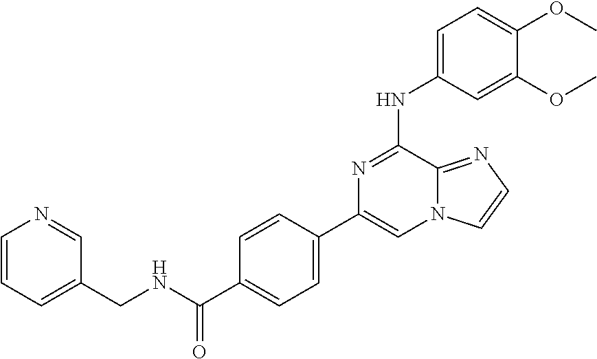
C1=C(NC2=NC(C3=CC=C(C(=O)NCC4=CC=CN=C4)C=C3)=CN3C2=NC=C3)C=C(OC)C(OC)=C1
